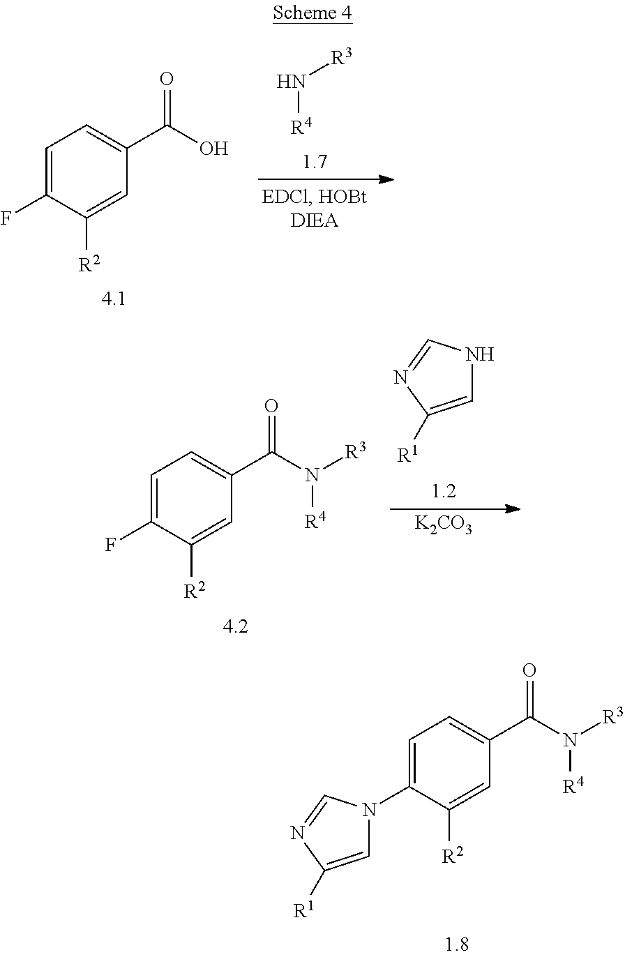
C1=C(N2C=C([R1])N=C2)C([R2])=CC(C(N([R4])[R3])=O)=C1.N([R4])[R3].C1=C(F)C([R2])=CC(C(=O)O)=C1.C1=C(F)C([R2])=CC(C(N([R4])[R3])=O)=C1.C1=C([R1])N=CN1.[K2CO3]
